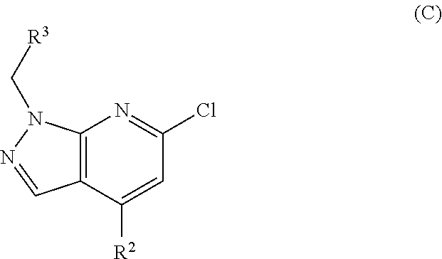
C12=C(C([R2])=CC(Cl)=N1)C=NN2C[R3]
